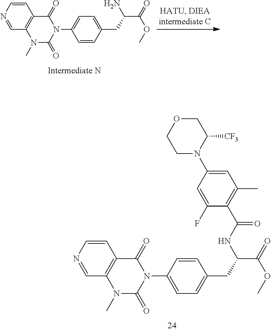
C1=CN=CC2=C1C(=O)N(C1=CC=C(CC(C(=O)OC)NC(=O)C3=C(C)C=C(N4C([CF3])COCC4)C=C3F)C=C1)C(=O)N2C.C1=CN=CC2=C1C(=O)N(C1=CC=C(CC(C(=O)OC)N)C=C1)C(=O)N2C
